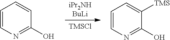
[iPr2NHBuLi].[TMSCl].C1=CN=C(O)C([TMS])=C1.C1=CN=C(O)C=C1
